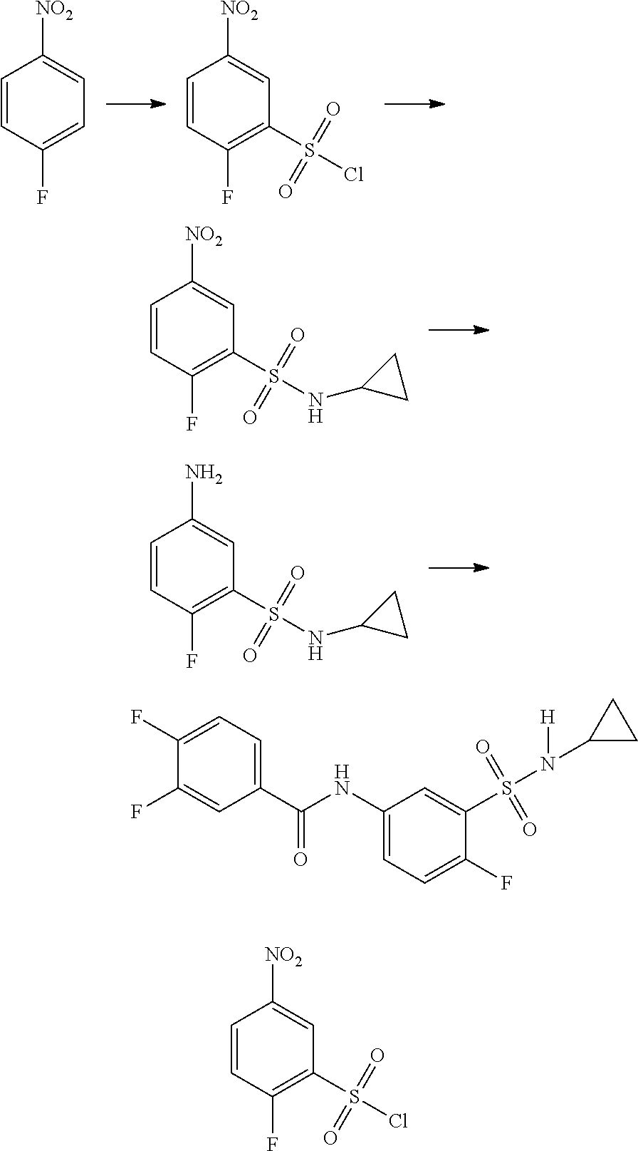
C1(F)=CC=C(C(NC2=CC=C(F)C(S(N([H])C3CC3)(=O)=O)=C2)=O)C=C1F.C1=CC(F)=CC=C1[NO2].C1=CC(F)=C(S(Cl)(=O)=O)C=C1[NO2].C1=CC(F)=C(S(NC2CC2)(=O)=O)C=C1[NO2].C1=CC(F)=C(S(NC2CC2)(=O)=O)C=C1N.C1=CC(F)=C(S(Cl)(=O)=O)C=C1[NO2]
